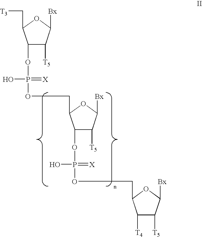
C1(OP(O)(=[X])OCC2C(OP(O)(=[X])OCC3C([T4])C([T5])C([Bx])O3)C([T5])C([Bx])O2)C([T5])C([Bx])OC1C[T3]
